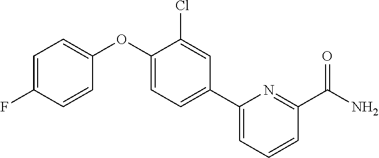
C1=C(F)C=CC(OC2=CC=C(C3=CC=CC(C(N)=O)=N3)C=C2Cl)=C1
